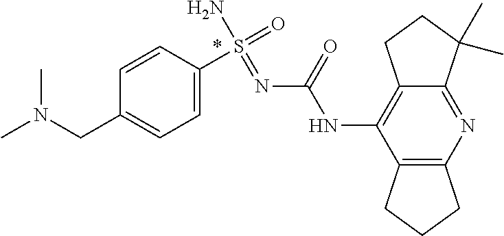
C12=C(N=C3C(=C1NC(N=S(N)(=O)C1=CC=C(CN(C)C)C=C1)=O)CCC3(C)C)CCC2
